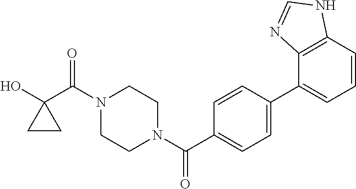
OC1(C(N2CCN(C(=O)C3=CC=C(C4=CC=CC5=C4N=CN5)C=C3)CC2)=O)CC1
